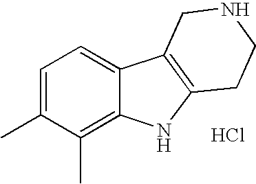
C1=C(C)C(C)=C2C(=C1)C1=C(N2)CCNC1.Cl
